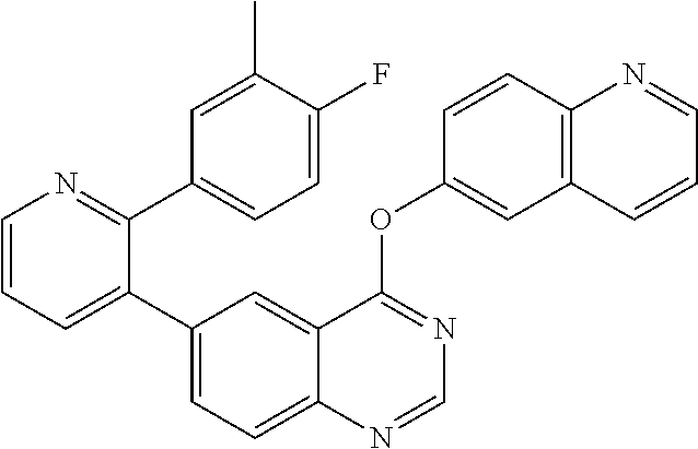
C1=CN=C(C2=CC=C(F)C(C)=C2)C(C2=CC=C3C(=C2)C(OC2=CC4=C(C=C2)N=CC=C4)=NC=N3)=C1
